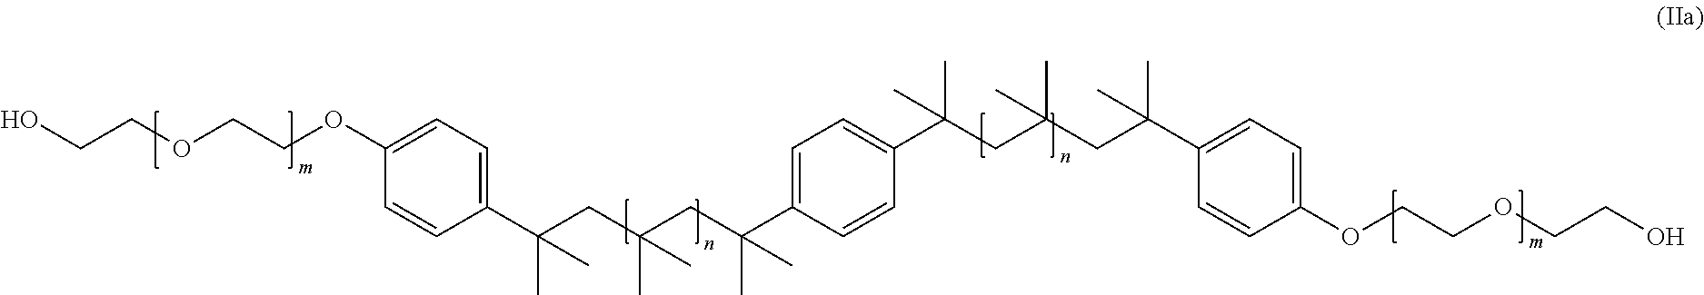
OCCOCCOC1=CC=C(C(CC(CC(C2=CC=C(C(CC(CC(C)(C)C3=CC=C(OCCOCCO)C=C3)(C)C)(C)C)C=C2)(C)C)(C)C)(C)C)C=C1
